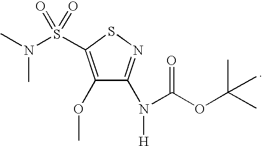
C1(OC)=C(S(N(C)C)(=O)=O)SN=C1N([H])C(OC(C)(C)C)=O
